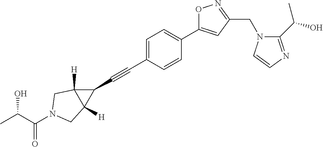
C1=C(C#CC2C3([H])C2([H])CN(C(C(C)O)=O)C3)C=CC(C2=CC(CN3C(C(O)C)=NC=C3)=NO2)=C1
